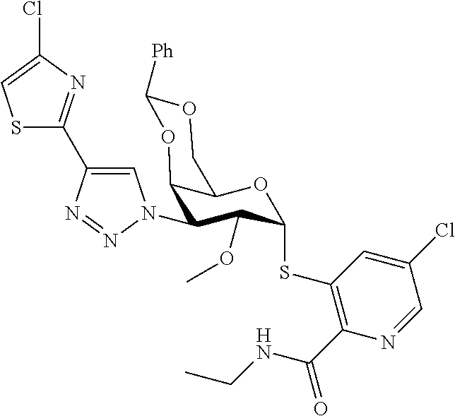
C1(SC2C(OC)C(N3C=C(C4=NC(Cl)=CS4)N=N3)C3C(COC([Ph])O3)O2)=C(C(=O)NCC)N=CC(Cl)=C1
